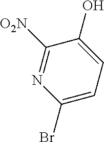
C1(Br)=CC=C(O)C([O2N])=N1
